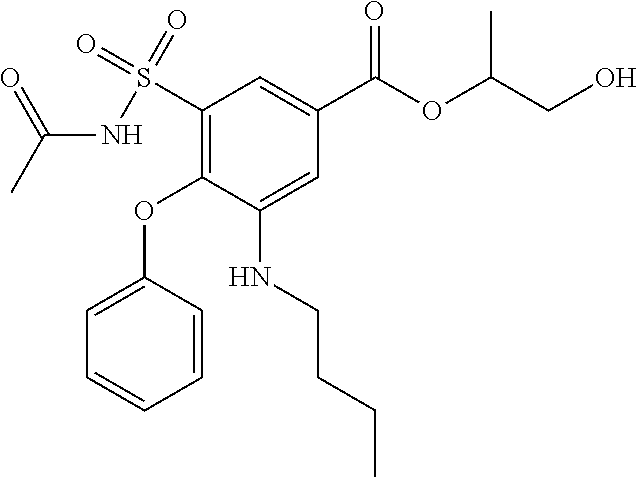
CC(=O)NS(=O)(=O)C1=C(OC2=CC=CC=C2)C(NCCCC)=CC(C(OC(CO)C)=O)=C1
